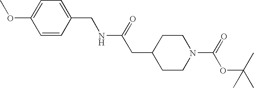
C1=CC(CNC(CC2CCN(C(=O)OC(C)(C)C)CC2)=O)=CC=C1OC
